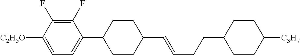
C1CC(C2=CC=C([C2H5O])C(F)=C2F)CCC1C=CCCC1CCC([C3H7])CC1
